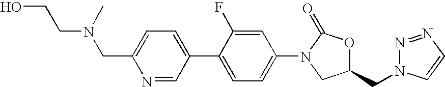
C1=C(C2=CC=C(N3C(=O)OC(CN4N=NC=C4)C3)C=C2F)C=NC(CN(CCO)C)=C1
